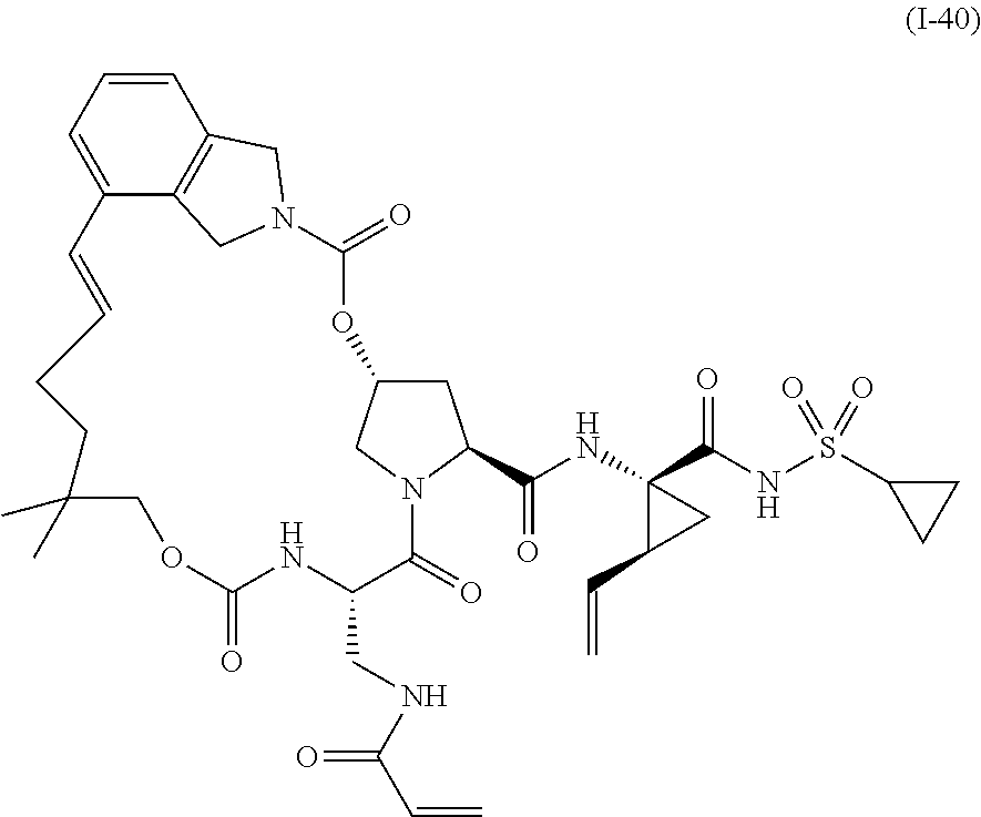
C1=CC=C2C3=C1CN(C3)C(=O)OC1CC(C(NC3(C(NS(C4CC4)(=O)=O)=O)C(C=C)C3)=O)N(C1)C(=O)C(CNC(C=C)=O)NC(=O)OCC(C)(C)CCC=C2
